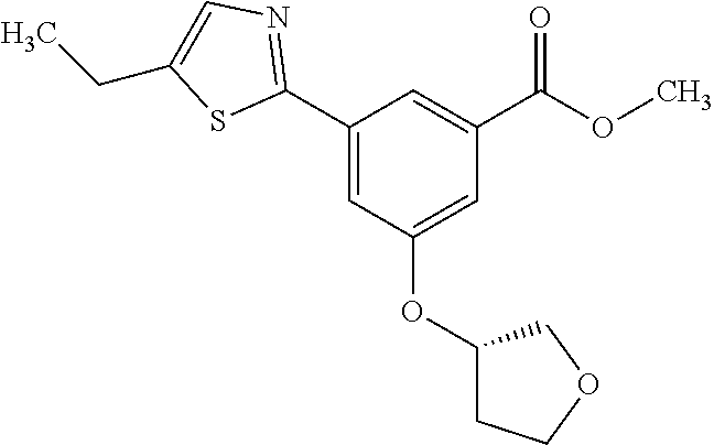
C1=C(OC2CCOC2)C=C(C2=NC=C(CC)S2)C=C1C(OC)=O
